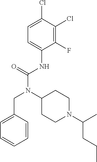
C1=C(CN(C(NC2=CC=C(Cl)C(Cl)=C2F)=O)C2CCN(C(C)CCC)CC2)C=CC=C1
